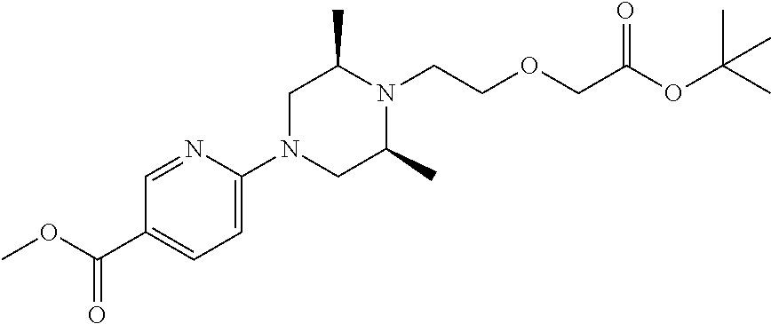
N1=CC(C(OC)=O)=CC=C1N1CC(C)N(CCOCC(OC(C)(C)C)=O)C(C)C1
